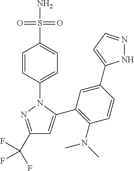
C1(C(F)(F)F)=NN(C2=CC=C(S(N)(=O)=O)C=C2)C(C2=C(N(C)C)C=CC(C3=CC=NN3)=C2)=C1
